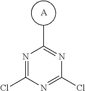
ClC1=NC(C)=NC(Cl)=N1.[A]
